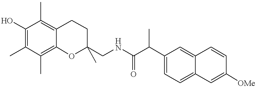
C1(O)=C(C)C(C)=C2C(=C1C)CCC(CNC(C(C1=CC=C3C(=C1)C=CC([OMe])=C3)C)=O)(C)O2
